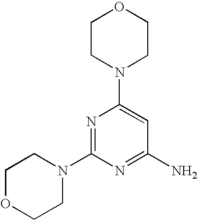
N1=C(N2CCOCC2)N=C(N)C=C1N1CCOCC1
